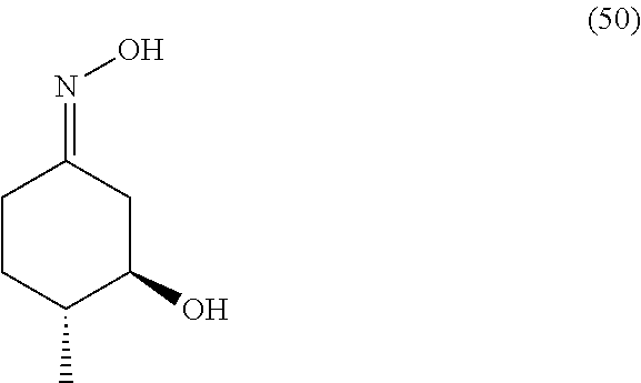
N(=C1CCC(C)C(O)C1)O
